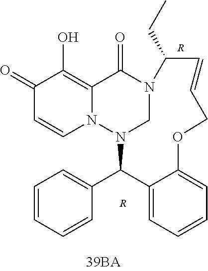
N12CN(C(C3=CC=CC=C3)C3=CC=CC=C3OCC=CC1CC)N1C=CC(=O)C(O)=C1C2=O.[R].[R]
